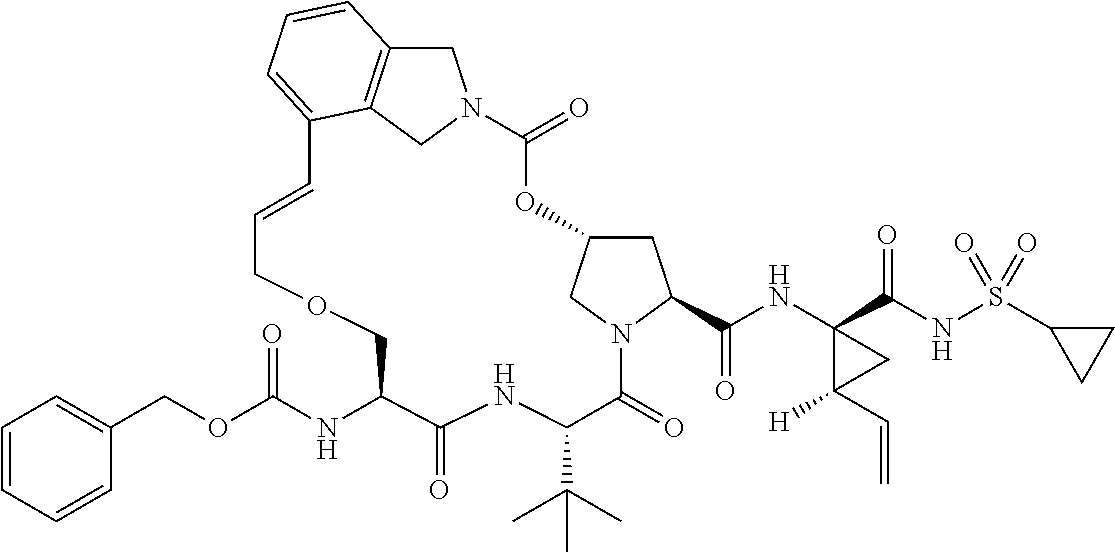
C1C2=C3CN1C(=O)OC1CC(C(NC4(C(NS(C5CC5)(=O)=O)=O)C(C=C)([H])C4)=O)N(C(=O)C(C(C)(C)C)NC(=O)C(NC(OCC4=CC=CC=C4)=O)COCC=CC3=CC=C2)C1
